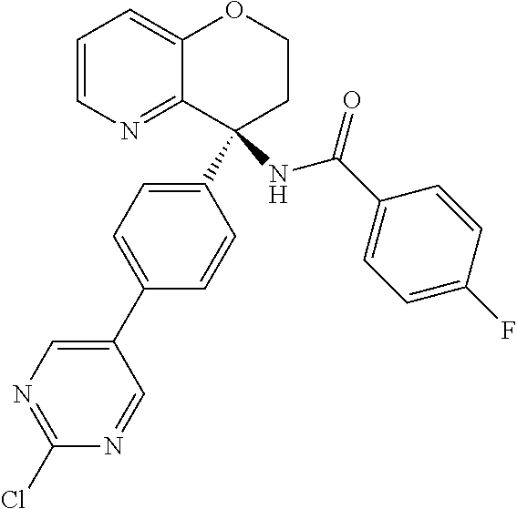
C1=CN=C2C(=C1)OCCC2(C1=CC=C(C2=CN=C(Cl)N=C2)C=C1)NC(C1=CC=C(F)C=C1)=O
